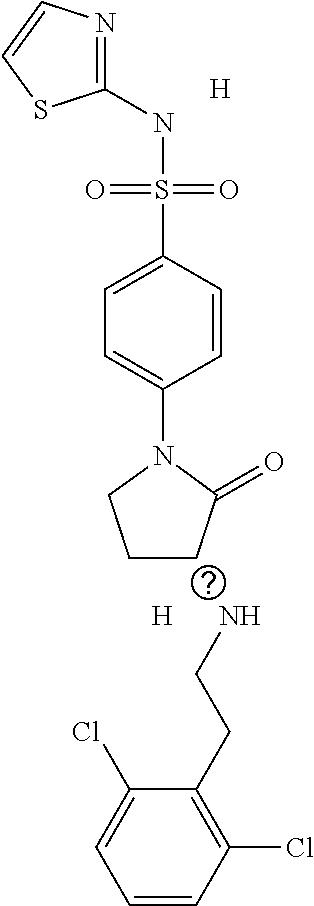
C1(NS(C2=CC=C(N3CCCC3=O)C=C2)(=O)=O)=NC=CS1.[H].[H].NCCC1=C(Cl)C=CC=C1Cl
